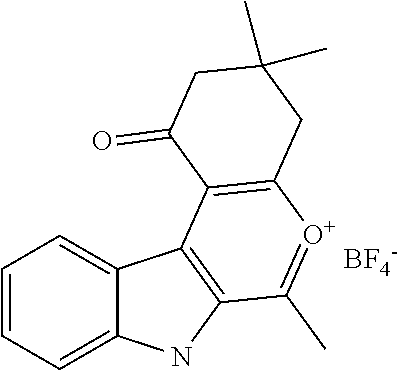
C1=CC=C2C(=C1)C1=C(N2)C(C)=[O+]C2=C1C(=O)CC(C)(C)C2.[BF4-]
